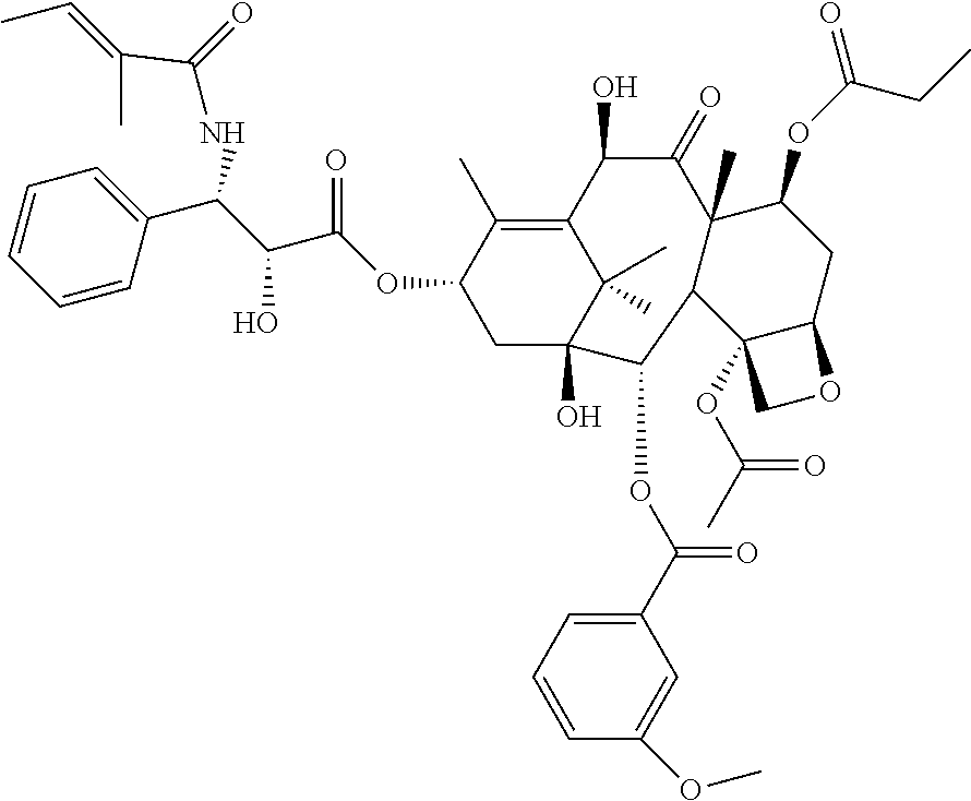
C1=CC(C(C(C(OC2CC3(O)C(C)(C)C(=C2C)C(O)C(=O)C2(C)C(C3OC(C3=CC=CC(OC)=C3)=O)C3(OC(=O)C)C(CC2OC(=O)CC)OC3)=O)O)NC(=O)C(C)=CC)=CC=C1
